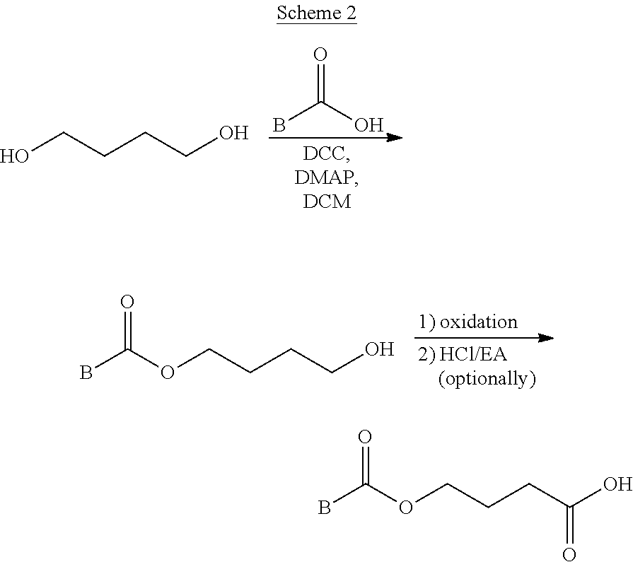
O=C(B)OCCCCO.O=C(B)O.OCCCCO.O=C(B)OCCCC(O)=O
